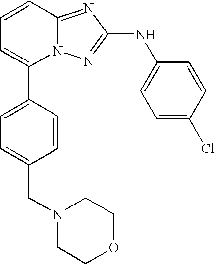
C1=CC2=NC(NC3=CC=C(Cl)C=C3)=NN2C(C2=CC=C(CN3CCOCC3)C=C2)=C1
